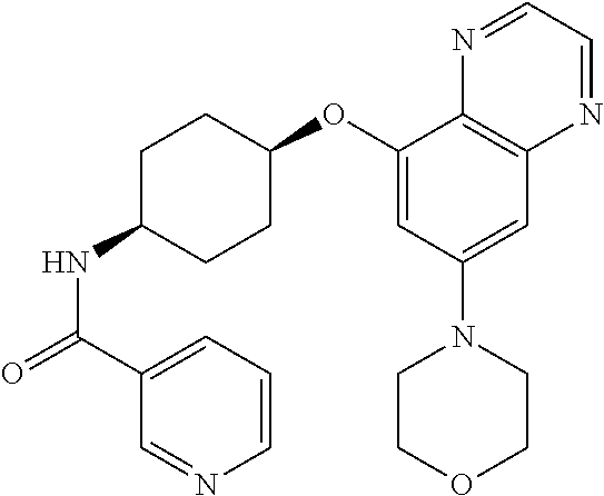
C1(OC2CCC(NC(=O)C3=CC=CN=C3)CC2)=CC(N2CCOCC2)=CC2=C1N=CC=N2
